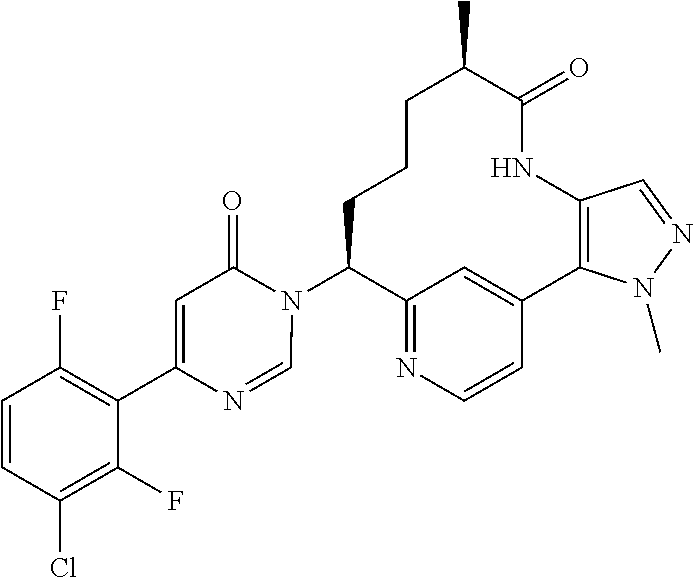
C12=NC=CC(=C1)C1=C(NC(=O)C(C)CCCC2N2C(=O)C=C(C3=C(F)C=CC(Cl)=C3F)N=C2)C=NN1C
